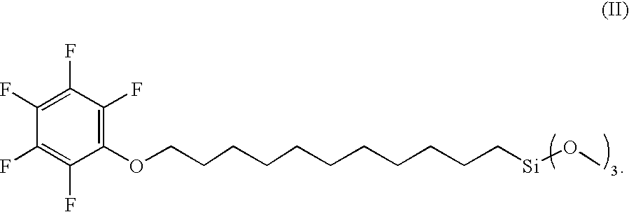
C1(F)=C(OCCCCCCCCCCC[Si]OC)C(F)=C(F)C(F)=C1F
